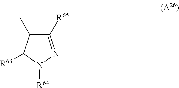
C1([R65])=NN([R64])C([R63])C1C
